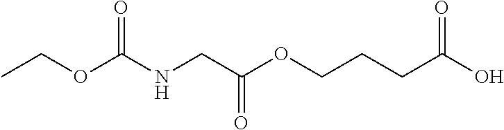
C(NCC(OCCCC(O)=O)=O)(OCC)=O
